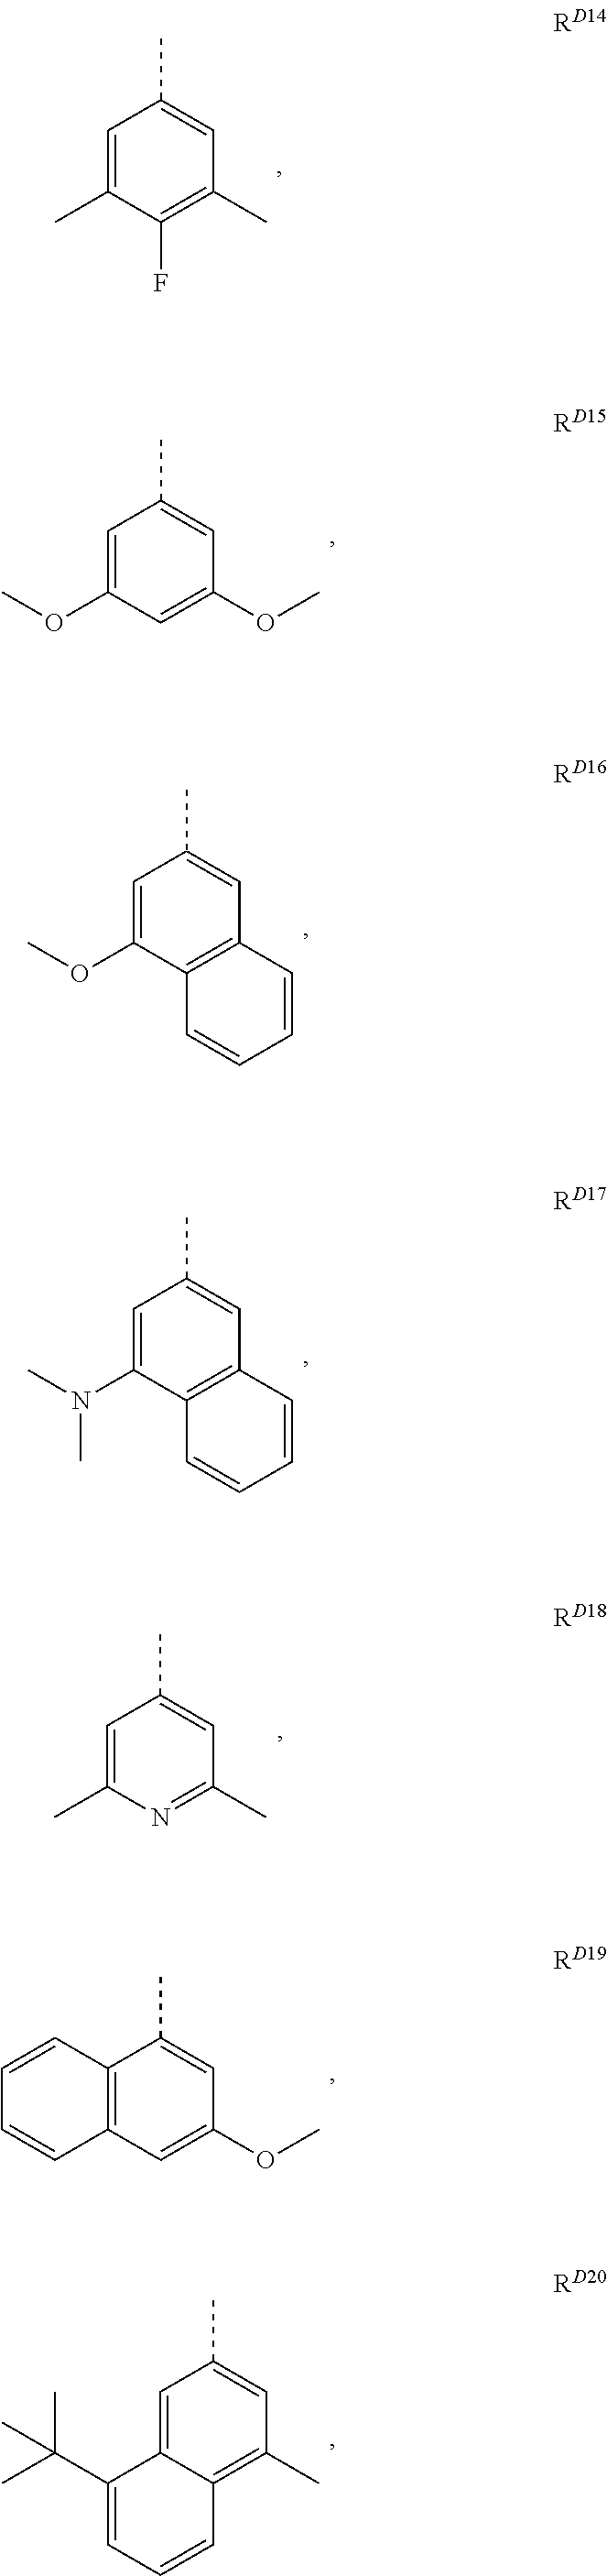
C1=C(C)C(F)=C(C)C=C1C.C1=C(OC)C=C(OC)C=C1C.C1=C(OC)C2=C(C=C1C)C=CC=C2.C1=C(N(C)C)C2=C(C=C1C)C=CC=C2.C1=C(C)N=C(C)C=C1C.C12=C(C=C(OC)C=C1C)C=CC=C2.C1=C2C(=C(C)C=C1C)C=CC=C2C(C)(C)C
